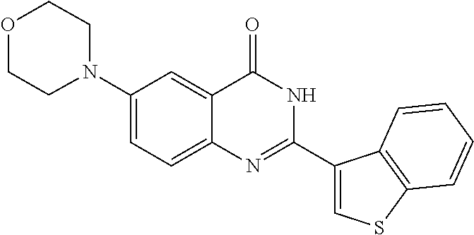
N1(C2=CC=C3C(=C2)C(=O)NC(C2=CSC4=C2C=CC=C4)=N3)CCOCC1
